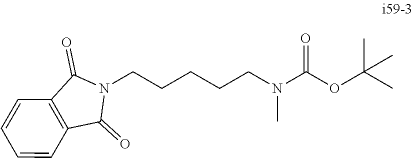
C1=CC=CC2=C1C(=O)N(CCCCCN(C(OC(C)(C)C)=O)C)C2=O
